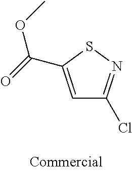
C1=C(C(=O)OC)SN=C1Cl
